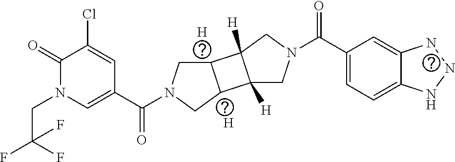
[H].[H].C1(=O)C(Cl)=CC(C(N2CC3C(C2)C2([H])C3([H])CN(C(C3=CC=C4C(=C3)NNN4)=O)C2)=O)=CN1CC(F)(F)F
